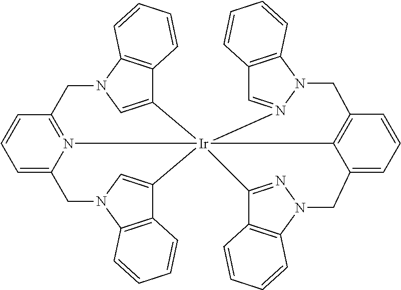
C1=CC=C2N3=C1CN1C4=C(C(=C1)[Ir]315(C3=CN(C2)C2=C3C=CC=C2)N2=CC3=C(C=CC=C3)N2CC2=C1C(=CC=C2)CN1C2=C(C5=N1)C=CC=C2)C=CC=C4
